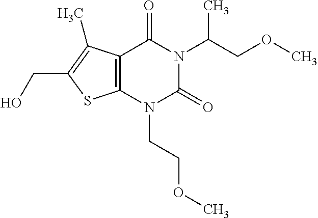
C12=C(N(CCOC)C(=O)N(C(COC)C)C1=O)SC(CO)=C2C
